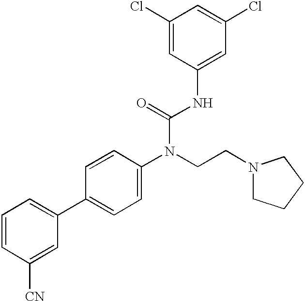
C1=CC([CN])=CC(C2=CC=C(N(CCN3CCCC3)C(=O)NC3=CC(Cl)=CC(Cl)=C3)C=C2)=C1
